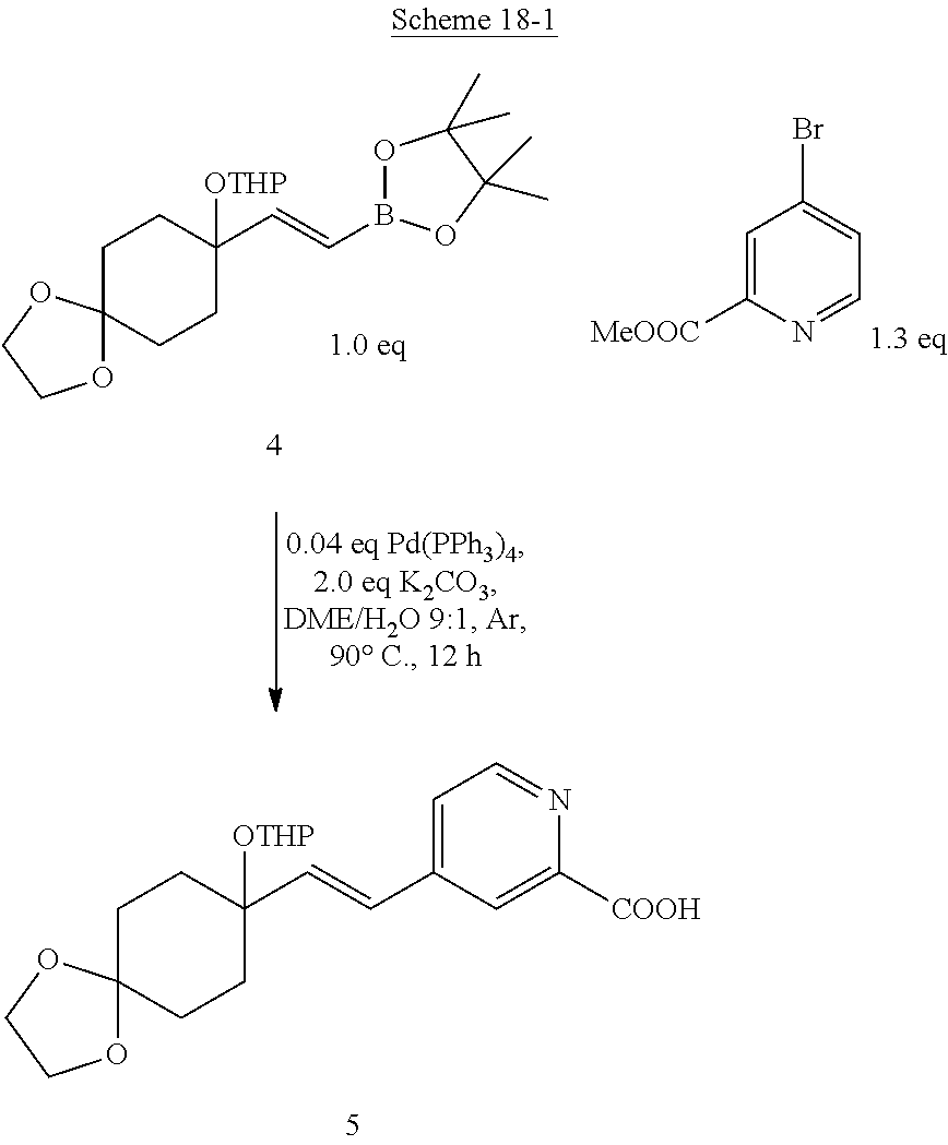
C1C2(CCC(C=CC3=CC=NC([COOH])=C3)([OTHP])C1)OCCO2.C1=C([MeOOC])N=CC=C1Br.C1C2(CCC(C=CB3OC(C)(C)C(C)(C)O3)([OTHP])C1)OCCO2
